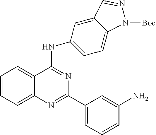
C1=CC=C2C(=C1)C(NC1=CC=C3C(=C1)C=NN3[Boc])=NC(C1=CC=CC(N)=C1)=N2
